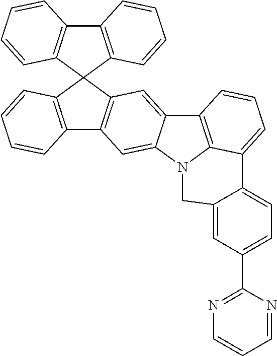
C12=C(C=CC=C1)C1(C3=C2C=CC=C3)C2=C(C3=C1C=CC=C3)C=C1C(=C2)C2=C3N1CC1=CC(C4=NC=CC=N4)=CC=C1C3=CC=C2
